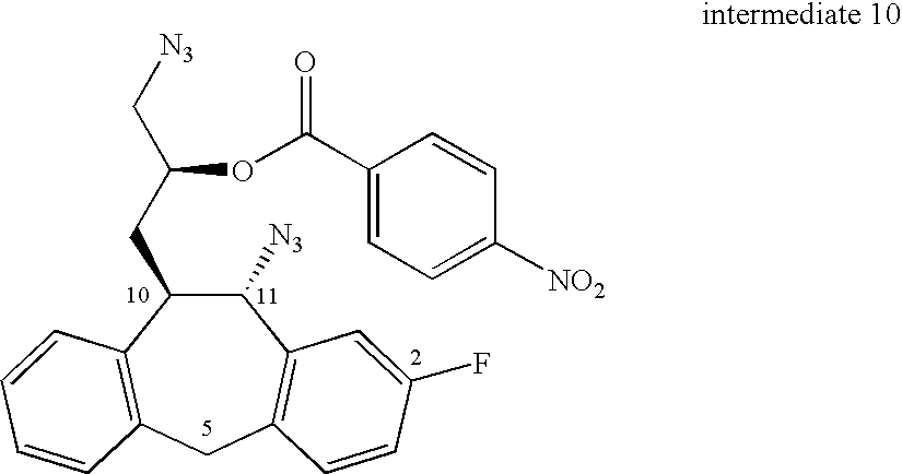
C1([N3])C(CC(C[N3])OC(C2=CC=C([NO2])C=C2)=O)C2=C(CC3=C1C=C(F)C=C3)C=CC=C2
